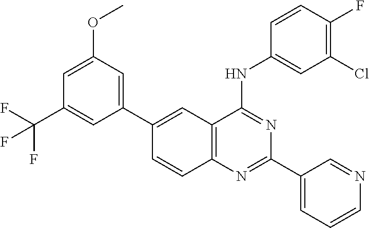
C12=C(N=C(C3=CC=CN=C3)N=C1NC1=CC(Cl)=C(F)C=C1)C=CC(C1=CC(OC)=CC(C(F)(F)F)=C1)=C2
